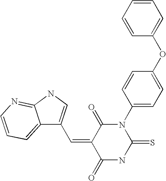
C1=CC=CC(OC2=CC=C(N3C(=O)C(=CC4=CNC5=NC=CC=C45)C(=O)NC3=S)C=C2)=C1
